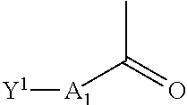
CC(=O)[A1][Y1]
